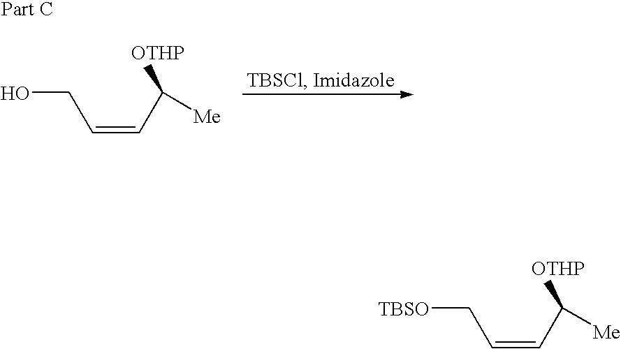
C(=CC([OTHP])[Me])CO.C(=CC([OTHP])[Me])C[TBSO]
